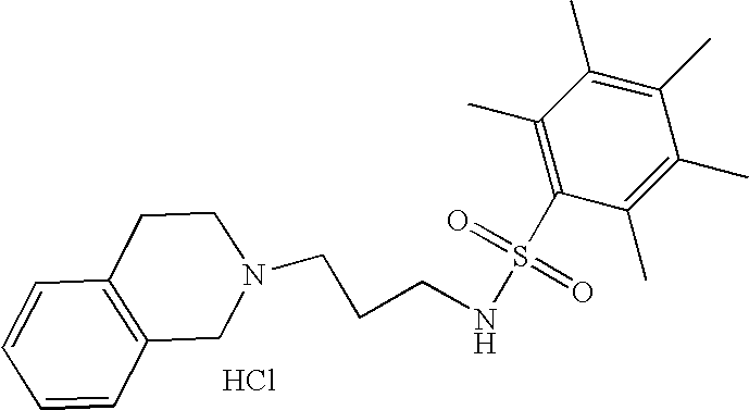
Cl.C(CCNS(=O)(=O)C1=C(C)C(C)=C(C)C(C)=C1C)N1CC2=C(C=CC=C2)CC1
